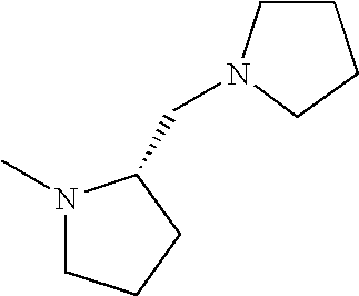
N1(C)CCCC1CN1CCCC1
